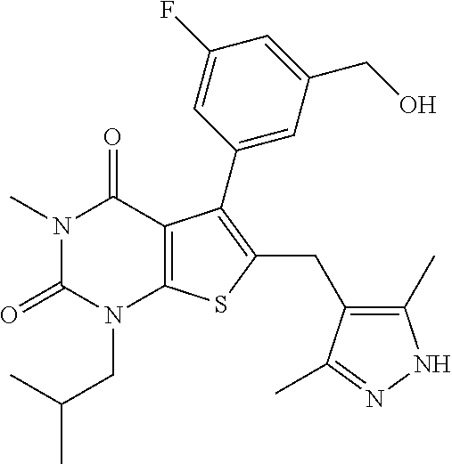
N1(C)C(=O)N(CC(C)C)C2=C(C1=O)C(C1=CC(CO)=CC(F)=C1)=C(CC1=C(C)NN=C1C)S2
